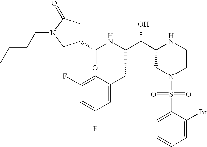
C1(C(NC(C(C2CN(S(=O)(=O)C3=CC=CC=C3Br)CCN2)O)CC2=CC(F)=CC(F)=C2)=O)CC(=O)N(CCCC)C1
